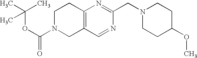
C(OC(=O)N1CC2=C(CC1)N=C(CN1CCC(OC)CC1)N=C2)(C)(C)C
